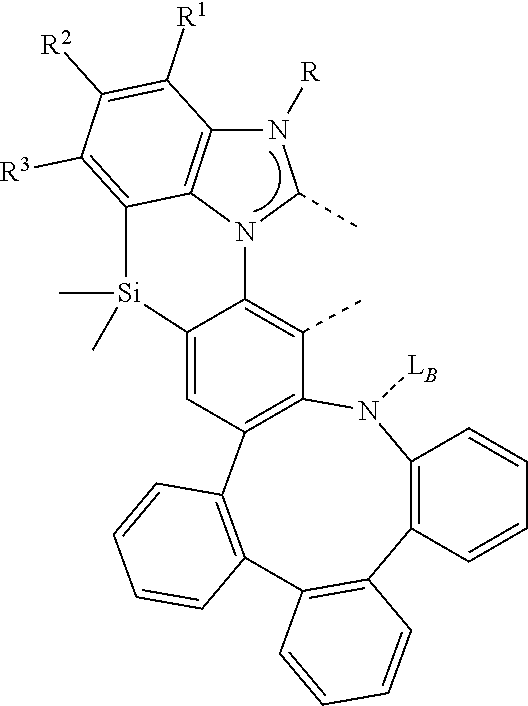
C12=C(N([LB])C3=C(C4=C(C=CC=C4)C4=C1C=CC=C4)C=C1C(=C3C)N3C(C)N([R])C4=C3C(=C([R3])C([R2])=C4[R1])[Si]1(C)C)C=CC=C2
